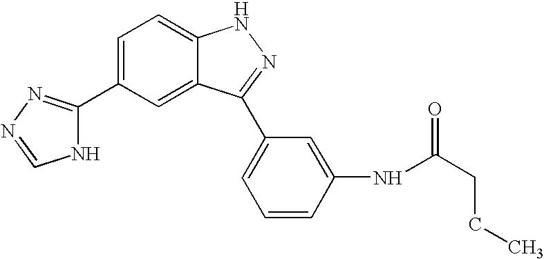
C1=C(C2=NN=CN2)C=C2C(=C1)NN=C2C1=CC=CC(NC(=O)CCC)=C1
